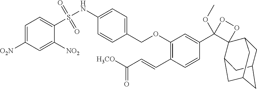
C1(NS(C2=CC=C([O2N])C=C2[NO2])(=O)=O)=CC=C(COC2=C(C=CC([H3CO])=O)C=CC(C3(OC)OOC34C3CC5CC(CC4C5)C3)=C2)C=C1
